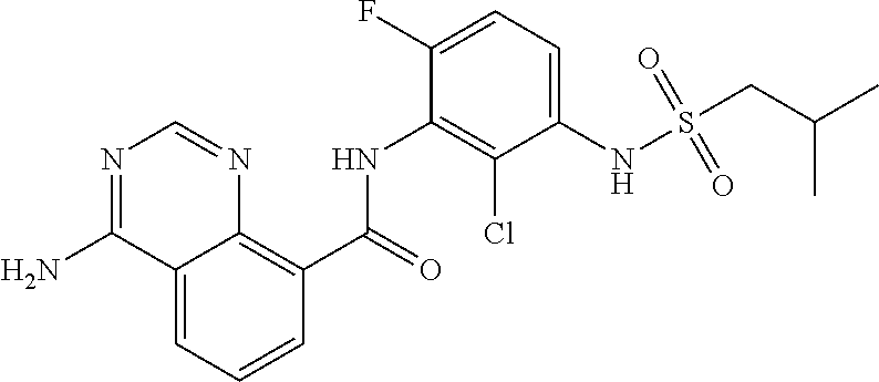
C1=CC=C2C(=C1C(NC1=C(Cl)C(NS(CC(C)C)(=O)=O)=CC=C1F)=O)N=CN=C2N
